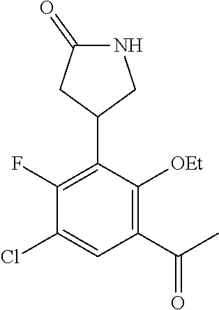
C1(F)=C(C2CNC(=O)C2)C([OEt])=C(C(C)=O)C=C1Cl
